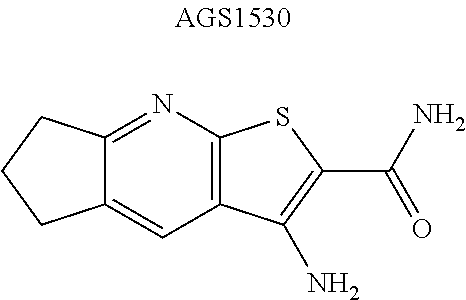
C12=CC3=C(N=C1CCC2)SC(C(N)=O)=C3N
